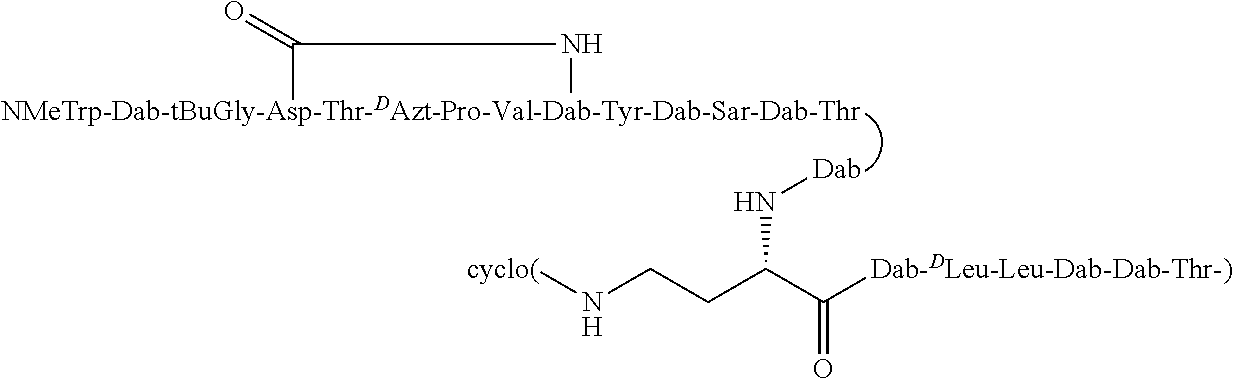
[NMeTrp-Dab-tBuGly-Asp-Thr-DAzt-Pro-Val-Dab-Tyr-Dab-Sar-Dab-Thr]1C(=O)N1.[Dab]NC(CCN[cyclo(])C([Dab-DLeu-Leu-Dab-Dab-Thr-)])=O
